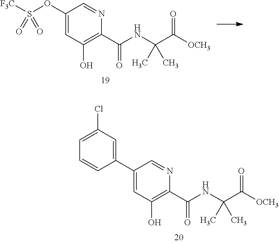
O(C1=CC(O)=C(C(NC(C([OCH3])=O)(C)C)=O)N=C1)S([F3C])(=O)=O.C1(C2=CC(O)=C(C(NC(C([OCH3])=O)(C)C)=O)N=C2)=CC(Cl)=CC=C1
